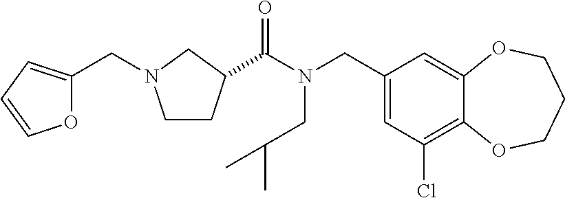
C1(CN(C(=O)C2CCN(CC3=CC=CO3)C2)CC(C)C)=CC(Cl)=C2C(=C1)OCCCO2
